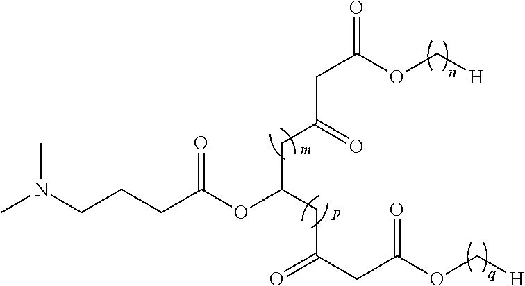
C(CC(CC(OC[H])=O)=O)(CC(CC(OC[H])=O)=O)OC(CCCN(C)C)=O
